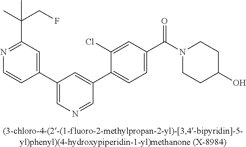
C1(C2=CN=CC(C3=CC=C(C(N4CCC(O)CC4)=O)C=C3Cl)=C2)=CC(C(C)(CF)C)=NC=C1
